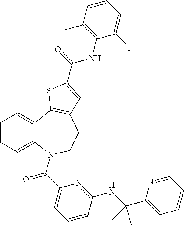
C1=CC=C2C(=C1)C1=C(CCN2C(C2=CC=CC(NC(C3=CC=CC=N3)(C)C)=N2)=O)C=C(C(=O)NC2=C(C)C=CC=C2F)S1
